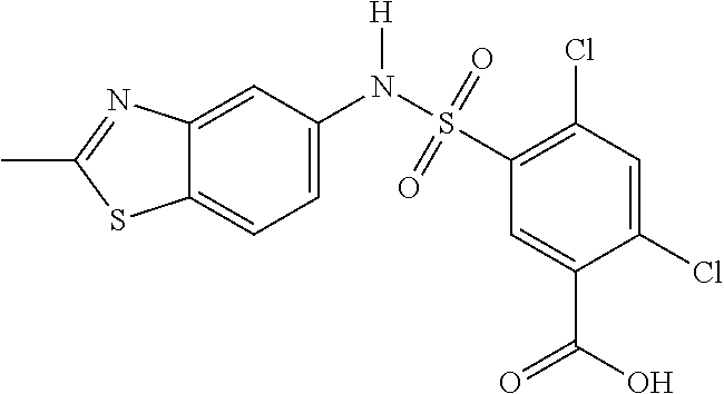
C12=CC(N(S(C3=C(Cl)C=C(Cl)C(C(=O)O)=C3)(=O)=O)[H])=CC=C1SC(C)=N2
